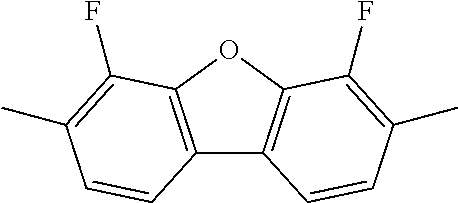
C12=C(OC3=C1C=CC(C)=C3F)C(F)=C(C)C=C2
